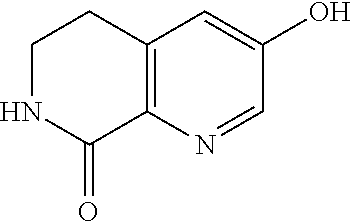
C1NC(=O)C2=C(C1)C=C(O)C=N2
